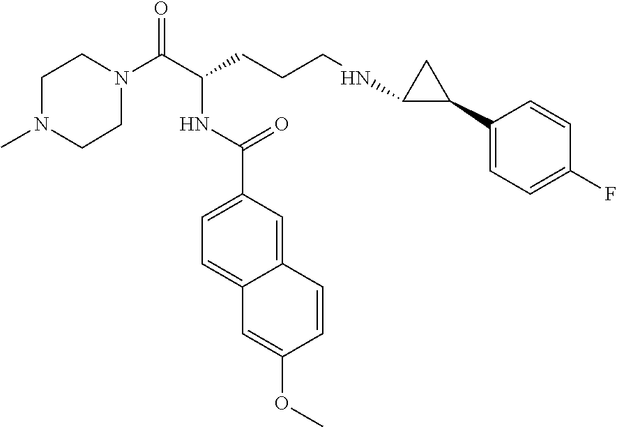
C1N(C(C(CCCNC2C(C3=CC=C(F)C=C3)C2)NC(C2=CC=C3C(=C2)C=CC(OC)=C3)=O)=O)CCN(C)C1
